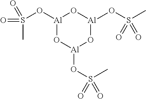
S(O[Al]1O[Al](OS(=O)(C)=O)O[Al](OS(C)(=O)=O)O1)(C)(=O)=O
